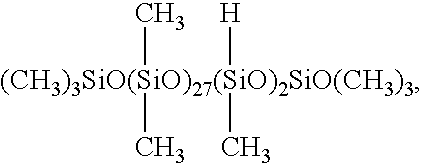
[(CH3)3SiO(SiO)27(SiO)2SiO(CH3)3](C)(C)([H])C
